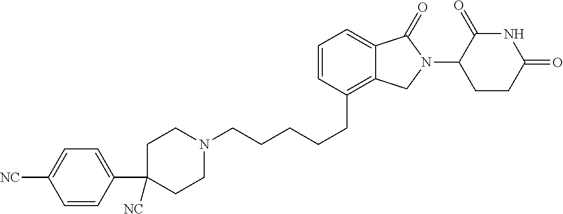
C1CN(CCCCCC2=C3C(=CC=C2)C(=O)N(C2C(=O)NC(=O)CC2)C3)CCC1([NC])C1=CC=C([NC])C=C1
